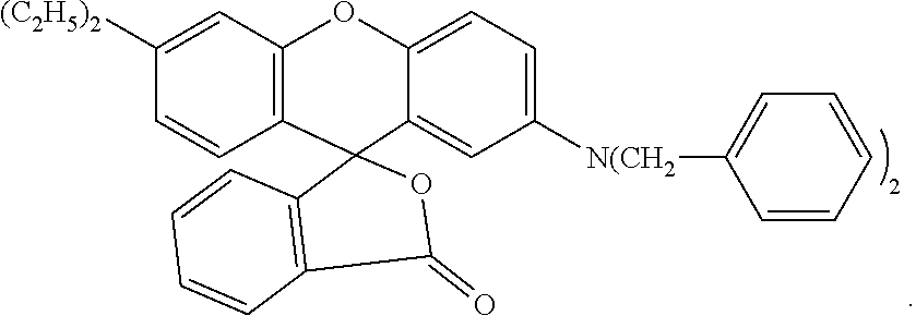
C1([(C2H5)2])=CC2=C(C=C1)C1(C3=CC([N(CH2]C4=CC=CC=C4)=CC=C3O2)C2=C(C(=O)O1)C=CC=C2
